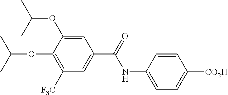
C1=C(NC(=O)C2=CC([F3C])=C(OC(C)C)C(OC(C)C)=C2)C=CC([CO2H])=C1
